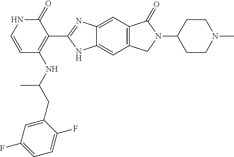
C1(=O)NC=CC(NC(CC2=CC(F)=CC=C2F)C)=C1C1=NC2=CC3=C(C=C2N1)CN(C1CCN(C)CC1)C3=O
